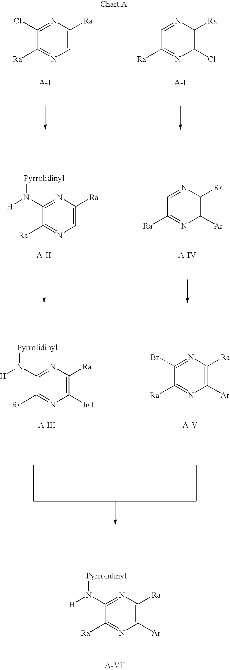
C1([Ra])=NC([hal])=C([Ra])N=C1N([H])[Pyrrolidinyl].C1([Ra])=NC([Ar])=C([Ra])N=C1Br.C1([Ra])=NC=C([Ra])N=C1Cl.C1([Ra])=NC(Cl)=C([Ra])N=C1.C1([Ra])=NC([Ar])=C([Ra])N=C1.C1([Ra])=NC=C([Ra])N=C1N([H])[Pyrrolidinyl].C1([Ra])=NC([Ar])=C([Ra])N=C1N([H])[Pyrrolidinyl]
